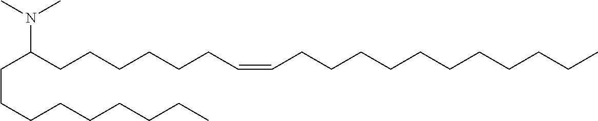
N(C(CCCCCCC=CCCCCCCCCCCC)CCCCCCCCC)(C)C
